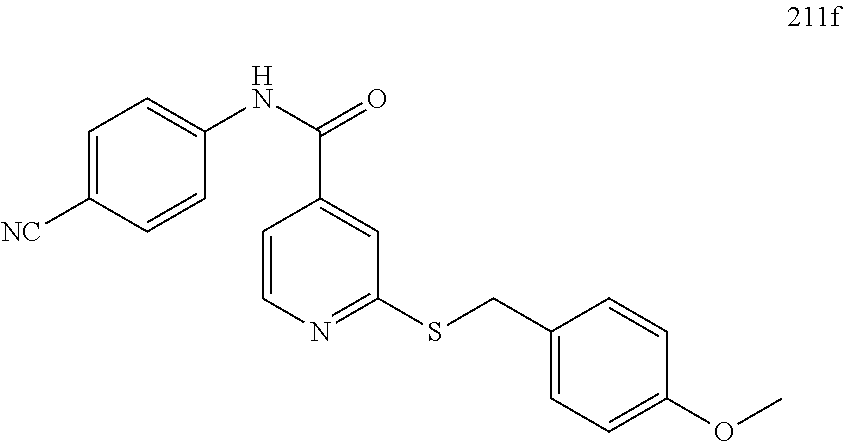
C1=C([NC])C=CC(NC(C2=CC(SCC3=CC=C(OC)C=C3)=NC=C2)=O)=C1
